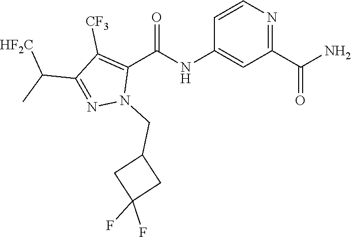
C1=CN=C(C(N)=O)C=C1NC(C1=C([CF3])C(C(C)[HF2C])=NN1CC1CC(F)(F)C1)=O
